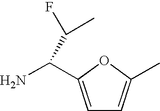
C1=C(C(N)C(F)C)OC(C)=C1
